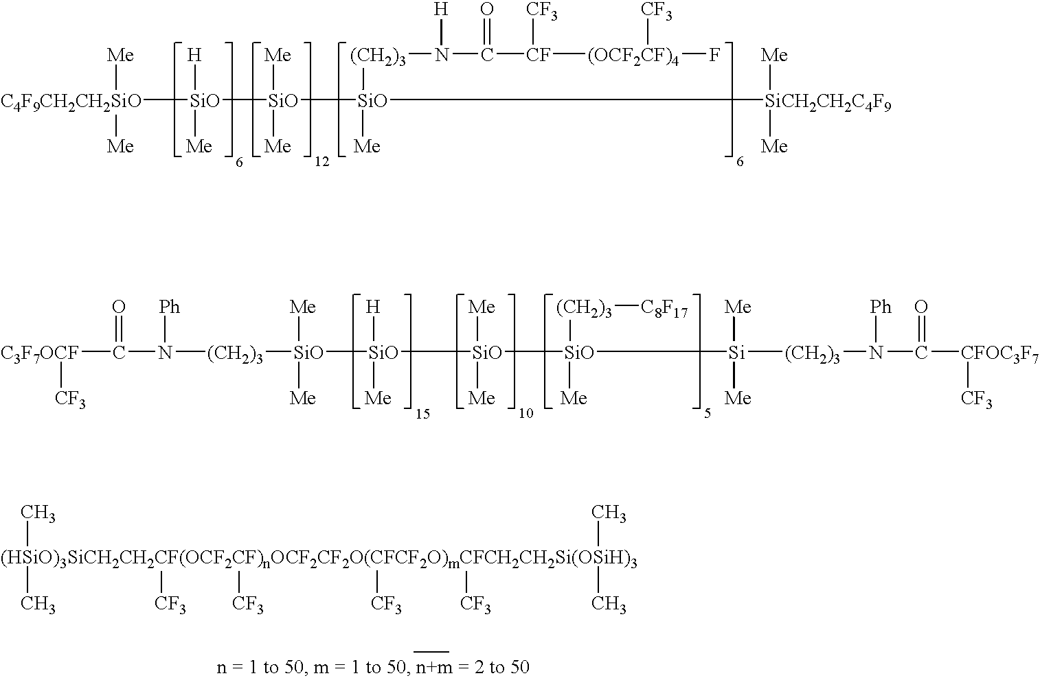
[C4F9CH2CH2SiO]([SiO]([H])([Me])[SiO]([Me])([Me])[SiO]([SiCH2CH2C4F9]([Me])[Me])([(CH2)3]N(C([CF]([(OCF2CF)4](F)[CF3])[CF3])=O)[H])[Me])([Me])[Me].[C3F7OCF](C(N([(CH2)3][SiO]([SiO]([H])([Me])[SiO]([SiO]([Si]([(CH2)3]N(C([CFOC3F7][CF3])=O)[Ph])([Me])[Me])([(CH2)3][C8F17])[Me])([Me])[Me])([Me])[Me])[Ph])=O)[CF3].[(HSiO)3SiCH2CH2CF(OCF2CF)nOCF2CF2O(CFCF2O)mCFCH2CH2Si(OSiH)3](C)(C)([CF3])([CF3])([CF3])([CF3])(C)C
